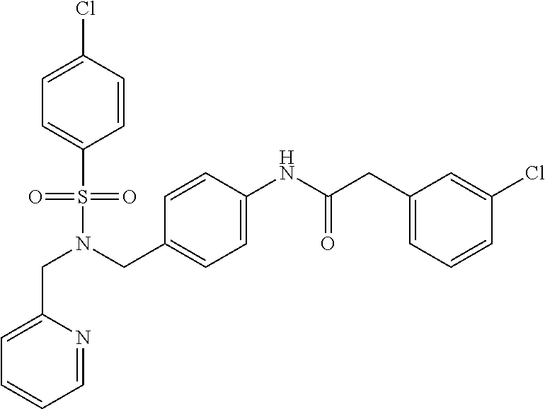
C1=C(CN(S(=O)(=O)C2=CC=C(Cl)C=C2)CC2=CC=C(NC(CC3=CC=CC(Cl)=C3)=O)C=C2)N=CC=C1
